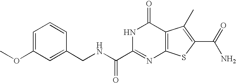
C1(CNC(C2=NC3=C(C(=O)N2)C(C)=C(C(N)=O)S3)=O)=CC(OC)=CC=C1
